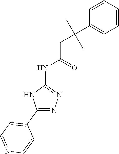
C1(C2=CC=NC=C2)=NN=C(NC(=O)CC(C)(C)C2=CC=CC=C2)N1
